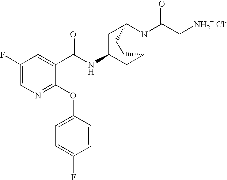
N1=C(OC2=CC=C(F)C=C2)C(C(NC2CC3N(C(C[NH2+ Cl-])=O)C(C2)CC3)=O)=CC(F)=C1
